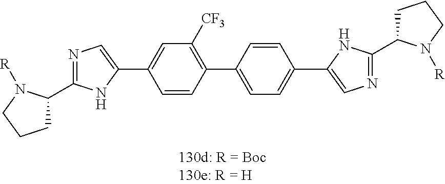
C1=CC(C2=CC=C(C3=CN=C(C4CCCN4[R])N3)C=C2)=C([CF3])C=C1C1=CN=C(C2CCCN2[R])N1
